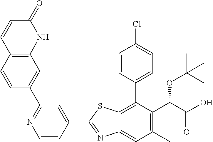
C1(C2=NC3=CC(C)=C(C(OC(C)(C)C)C(=O)O)C(C4=CC=C(Cl)C=C4)=C3S2)=CC(C2=CC3=C(C=C2)C=CC(=O)N3)=NC=C1
